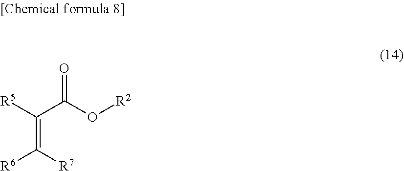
C(C(O[R2])=O)([R5])=C([R6])[R7]
